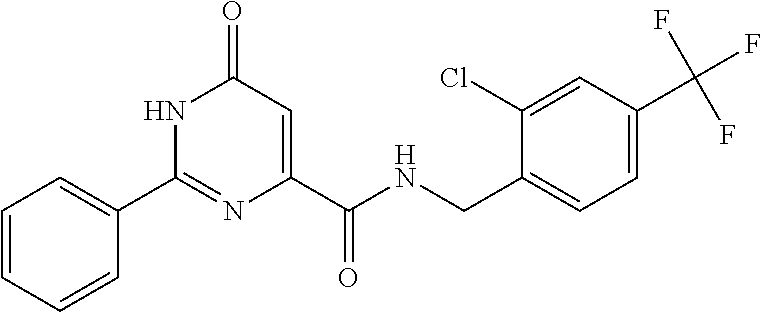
C1(=O)C=C(C(NCC2=CC=C(C(F)(F)F)C=C2Cl)=O)N=C(C2=CC=CC=C2)N1
